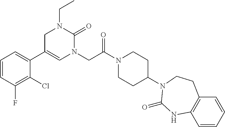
C1=CC(F)=C(Cl)C(C2=CN(CC(N3CCC(N4CCC5=C(C=CC=C5)NC4=O)CC3)=O)C(=O)N(CC)C2)=C1
